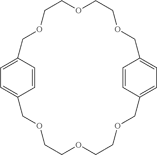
C1=CC2=CC=C1COCCOCCOCC1=CC=C(COCCOCCOC2)C=C1
